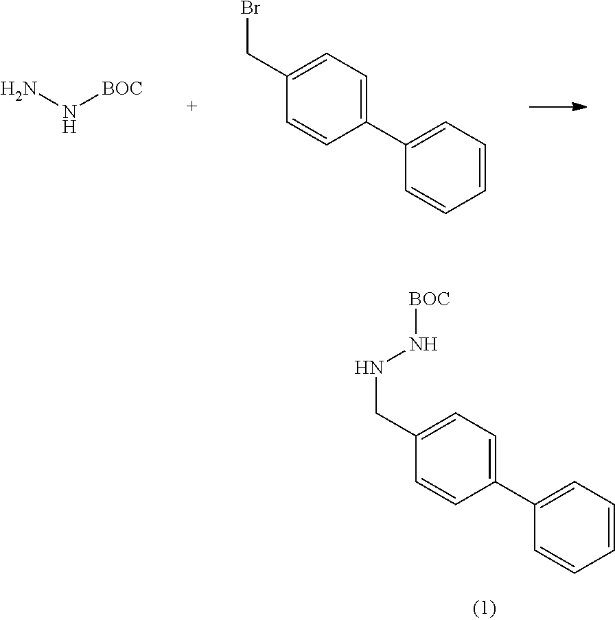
NN[BOC].C1(C2=CC=CC=C2)=CC=C(CBr)C=C1.C1(C2=CC=CC=C2)=CC=C(CNN[BOC])C=C1
